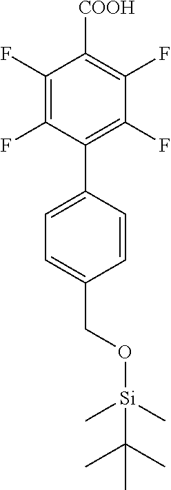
C1(F)=C(F)C(C2=CC=C(CO[Si](C)(C)C(C)(C)C)C=C2)=C(F)C(F)=C1[COOH]
